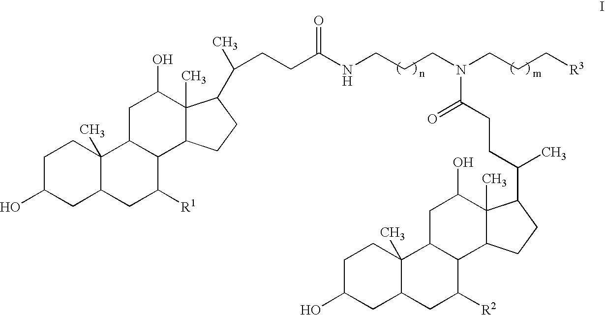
C1C(O)CC2C(C)(C1)C1C(C([R1])C2)C2C(C)(C(O)C1)C(C(C)CCC(NCCCN(CCC[R3])C(CCC(C)C1C3(C)C(C4C([R2])CC5CC(O)CCC5(C)C4CC3O)CC1)=O)=O)CC2
